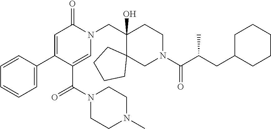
C1CN(C(C2=CN(CC3(O)C4(CN(C(=O)C(CC5CCCCC5)C)CC3)CCCC4)C(=O)C=C2C2=CC=CC=C2)=O)CCN1C
